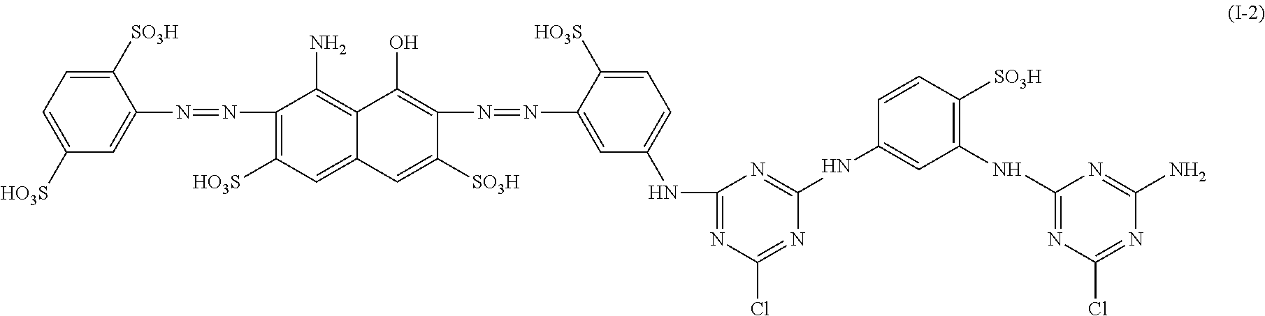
C1([SO3H])=CC=C([HO3S])C=C1N=NC1=C([HO3S])C=C2C(=C1N)C(O)=C(N=NC1=CC(NC3=NC(Cl)=NC(NC4=CC(NC5=NC(Cl)=NC(N)=N5)=C([SO3H])C=C4)=N3)=CC=C1[HO3S])C([SO3H])=C2
